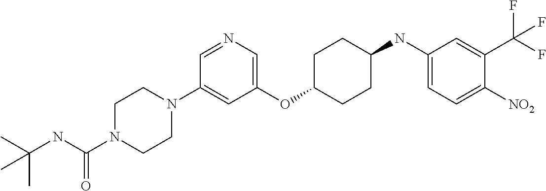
C1(OC2CCC(NC3=CC=C([NO2])C(C(F)(F)F)=C3)CC2)=CN=CC(N2CCN(C(NC(C)(C)C)=O)CC2)=C1
